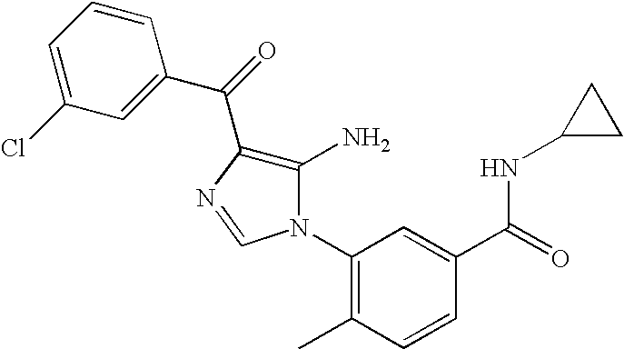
C1=CC=C(Cl)C=C1C(=O)C1=C(N)N(C2=C(C)C=CC(C(NC3CC3)=O)=C2)C=N1
